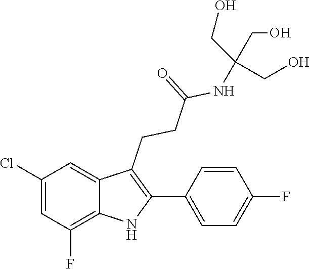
C1(C2=C(CCC(=O)NC(CO)(CO)CO)C3=CC(Cl)=CC(F)=C3N2)=CC=C(F)C=C1
